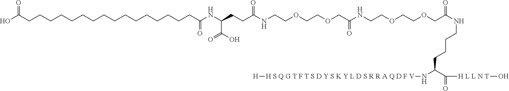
OC(CCCCCCCCCCCCCCCCC(NC(CCC(NCCOCCOCC(NCCOCCOCC(NCCCCC(C(=O)[H L L N T]O)N[H S Q G T F T S D Y S K Y L D S R R A Q D F V][H])=O)=O)=O)C(O)=O)=O)=O
